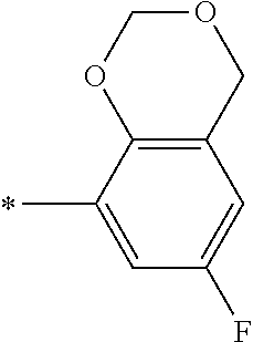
C1(C)=CC(F)=CC2=C1OCOC2
